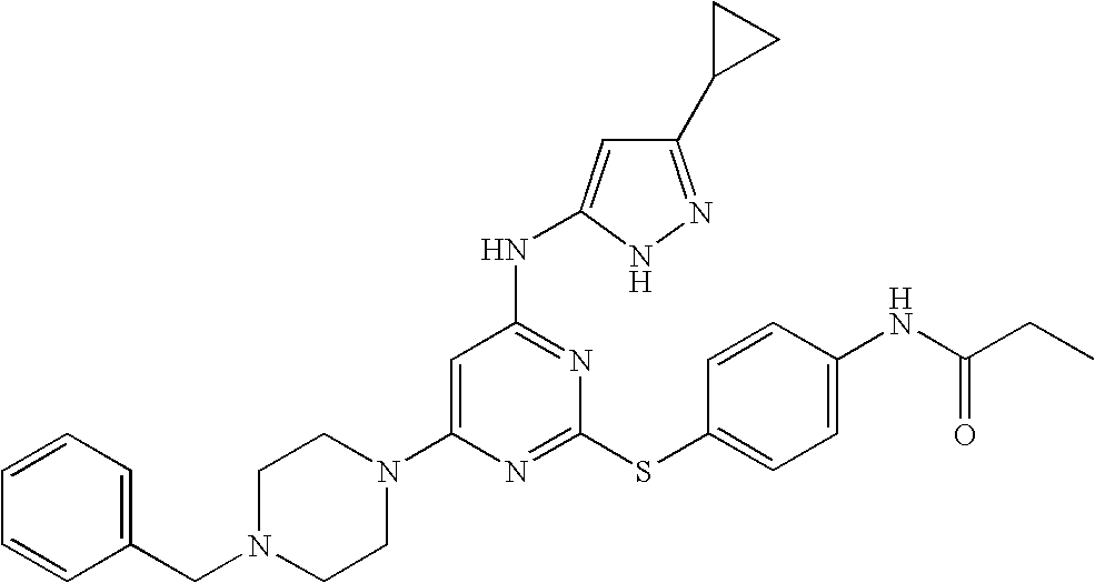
C1N(CC2=CC=CC=C2)CCN(C2=CC(NC3=CC(C4CC4)=NN3)=NC(SC3=CC=C(NC(=O)CC)C=C3)=N2)C1
